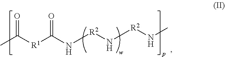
CC([R1]C(=O)N[R2]N[R2]NC)=O
